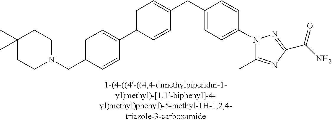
C1=C(C2=CC=C(CN3CCC(C)(C)CC3)C=C2)C=CC(CC2=CC=C(N3C(C)=NC(C(N)=O)=N3)C=C2)=C1
